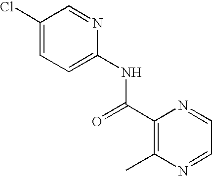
ClC1=CC=C(NC(C2=C(C)N=CC=N2)=O)N=C1
